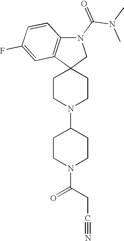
C1CN(C2CCN(C(CC#N)=O)CC2)CCC12CN(C(N(C)C)=O)C1=C2C=C(F)C=C1
